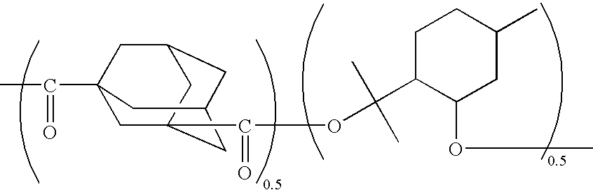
C(=O)(C12CC3(C(=O)OC(C4C(OC)CC(C)CC4)(C)C)CC(CC(C1)C3)C2)C
